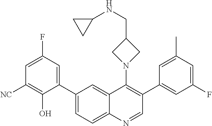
C1(C2=CC(F)=CC([NC])=C2O)=CC=C2C(=C1)C(N1CC(CNC3CC3)C1)=C(C1=CC(F)=CC(C)=C1)C=N2
